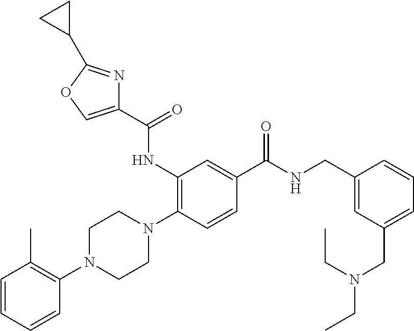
C1=CC=CC(N2CCN(C3=C(NC(C4=COC(C5CC5)=N4)=O)C=C(C(NCC4=CC(CN(CC)CC)=CC=C4)=O)C=C3)CC2)=C1C
